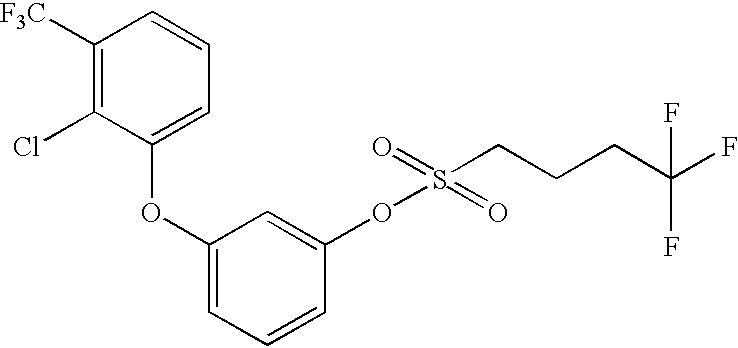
C1([F3C])=C(Cl)C(OC2=CC=CC(OS(=O)(CCCC(F)(F)F)=O)=C2)=CC=C1
